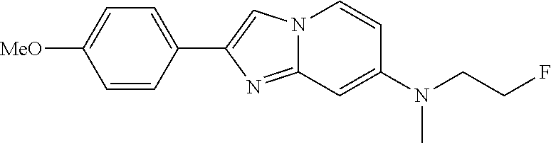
C1=CC(C2=CN3C(=N2)C=C(N(CCF)C)C=C3)=CC=C1[MeO]
